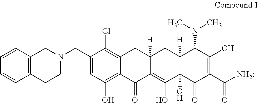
C1=CC2=C(C=C1)CCN(CC1=CC(O)=C3C(=C1Cl)CC1([H])C(=C(O)C4(O)C([H])(C1)C(N(C)C)C(O)=C(C(N)=O)C4=O)C3=O)C2
